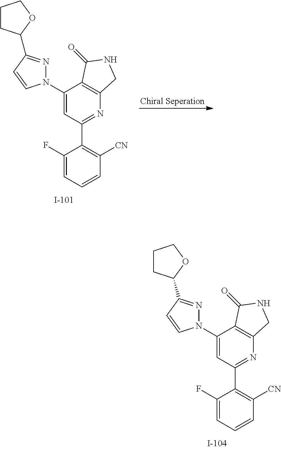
C1(F)=CC=CC([CN])=C1C1=NC2=C(C(N3N=C(C4CCCO4)C=C3)=C1)C(=O)NC2.C1(F)=CC=CC([CN])=C1C1=NC2=C(C(N3N=C(C4CCCO4)C=C3)=C1)C(=O)NC2
